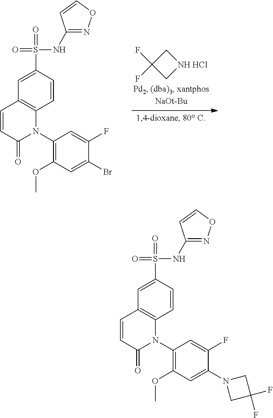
C1(N2C3=C(C=CC2=O)C=C(S(=O)(NC2=NOC=C2)=O)C=C3)=C(OC)C=C(Br)C(F)=C1.C1C(F)(F)C[NH HCl]1.C1(N2C3=C(C=CC2=O)C=C(S(=O)(NC2=NOC=C2)=O)C=C3)=C(OC)C=C(N2CC(F)(F)C2)C(F)=C1
